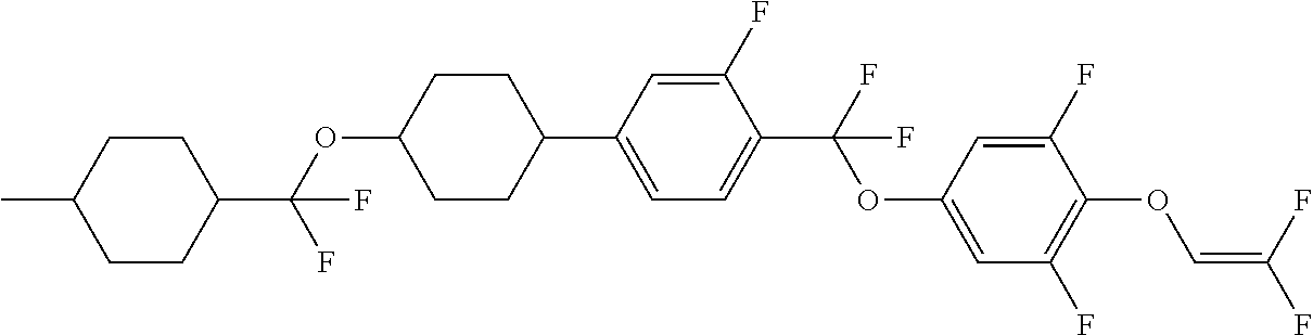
C1CC(C(OC2CCC(C3=CC=C(C(F)(OC4=CC(F)=C(OC=C(F)F)C(F)=C4)F)C(F)=C3)CC2)(F)F)CCC1C
